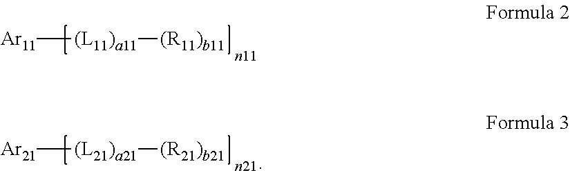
[Ar11][(L11)a11][(R11)b11].[Ar21][(L21)a21][(R21)b21]
